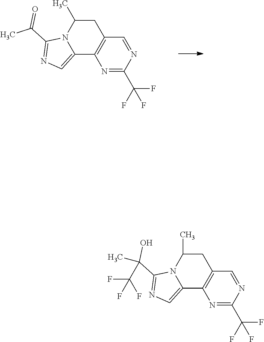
C1C(C)N2C(=CN=C2C(C)=O)C2=C1C=NC(C(F)(F)F)=N2.C1C(C)N2C(=CN=C2C(C)(O)C(F)(F)F)C2=C1C=NC(C(F)(F)F)=N2
